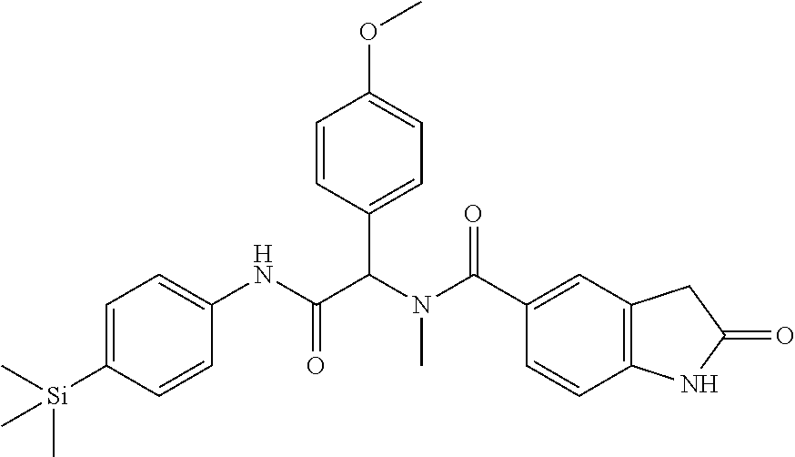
C1=C([Si](C)(C)C)C=CC(NC(C(N(C(C2=CC3=C(C=C2)NC(=O)C3)=O)C)C2=CC=C(OC)C=C2)=O)=C1
